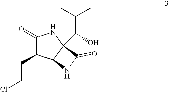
C1(=O)C(CCCl)C2C(C(C(C)C)O)(N1)C(=O)N2
